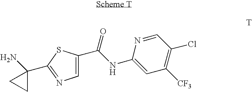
C1(N)(C2=NC=C(C(NC3=CC([CF3])=C(Cl)C=N3)=O)S2)CC1
